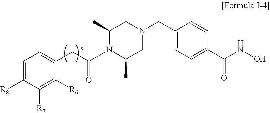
C1([R8])=CC=C(CC(C)=O)C([R6])=C1[R7].N1C(C)CN(CC2=CC=C(C(NO)=O)C=C2)CC1C
